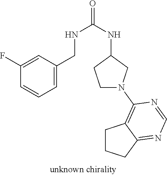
C1=CC=C(CNC(=O)NC2CCN(C3=C4C(=NC=N3)CCC4)C2)C=C1F
